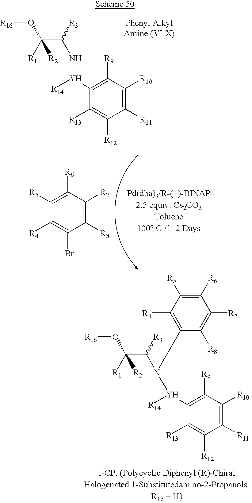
C1([R5])=C([R6])C([R7])=C([R8])C(Br)=C1[R4].C1([Y](NC([R3])C([R1])([R2])O[R16])[R14])=C([R9])C([R10])=C([R11])C([R12])=C1[R13].C1([Y]([R14])N(C([R3])C([R1])([R2])O[R16])C2=C([R4])C([R5])=C([R6])C([R7])=C2[R8])=C([R9])C([R10])=C([R11])C([R12])=C1[R13]
